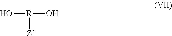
O[R](O)[Z]
